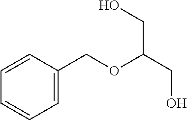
C1=CC(COC(CO)CO)=CC=C1
